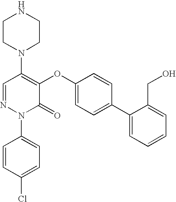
N1(C2=C(OC3=CC=C(C4=CC=CC=C4CO)C=C3)C(=O)N(C3=CC=C(Cl)C=C3)N=C2)CCNCC1
